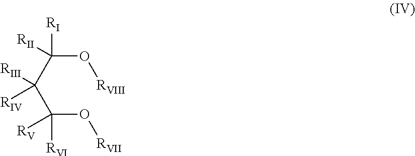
O(C(C(C(O[RVII])([RVI])[RV])([RIII])[RIV])([RI])[RII])[RVIII]
